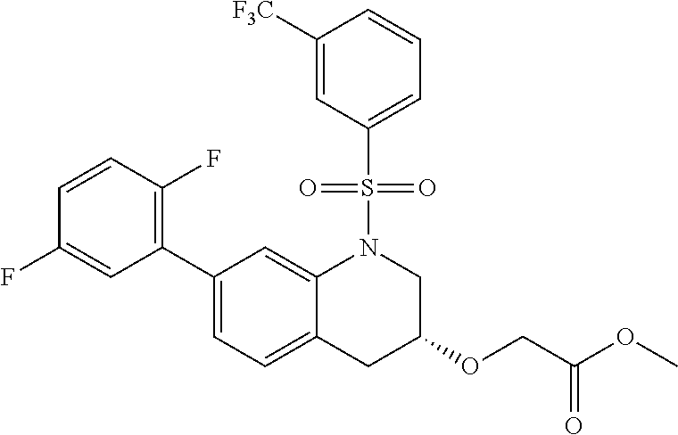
C1(C2=C(F)C=CC(F)=C2)=CC=C2C(=C1)N(S(C1=CC=CC([F3C])=C1)(=O)=O)CC(OCC(OC)=O)C2
